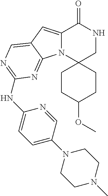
C12=CC3=CN=C(NC4=CC=C(N5CCN(C)CC5)C=N4)N=C3N1C1(CNC2=O)CCC(OC)CC1
